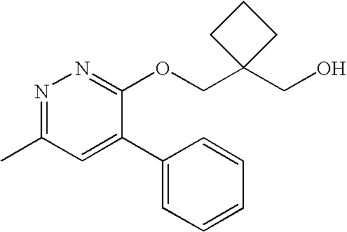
OCC1(COC2=NN=C(C)C=C2C2=CC=CC=C2)CCC1
